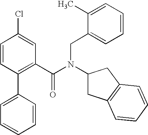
C1(C2=CC=CC=C2)=C(C(N(CC2=CC=CC=C2C)C2CC3=C(C2)C=CC=C3)=O)C=C(Cl)C=C1
